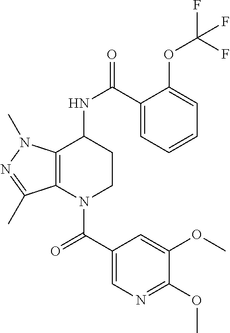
C1(C(=O)N2CCC(NC(=O)C3=CC=CC=C3OC(F)(F)F)C3=C2C(C)=NN3C)=CN=C(OC)C(OC)=C1
